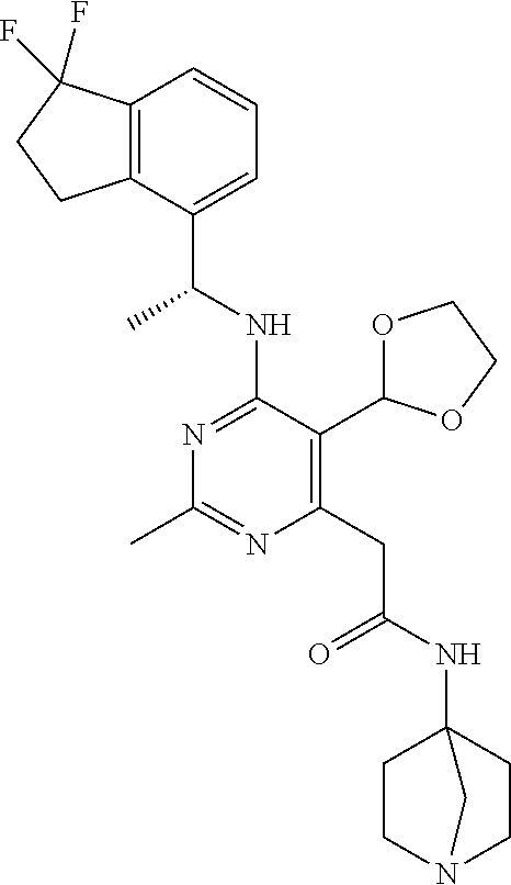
N1=C(NC(C)C2=CC=CC3=C2CCC3(F)F)C(C2OCCO2)=C(CC(=O)NC23CCN(CC2)C3)N=C1C
